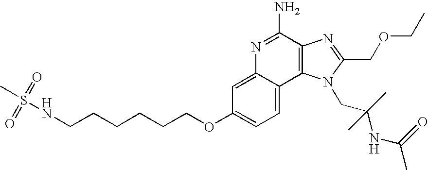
C1=C2C(=CC=C1OCCCCCCNS(C)(=O)=O)C1=C(C(N)=N2)N=C(COCC)N1CC(C)(NC(C)=O)C
